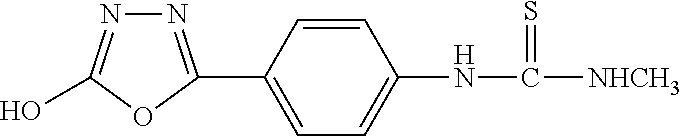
N1=C(C2=CC=C(NC([NHCH3])=S)C=C2)OC(O)=N1
